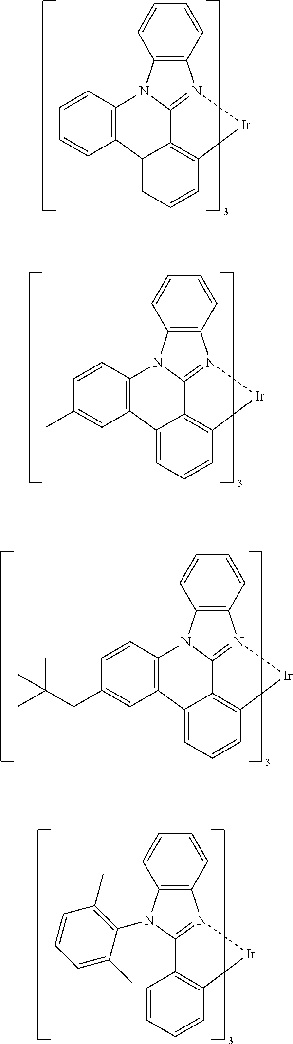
C12=C(N3C4=N1[Ir]C1=C4C(=CC=C1)C1=C3C=CC=C1)C=CC=C2.C12=C(N3C4=N1[Ir]C1=C4C(=CC=C1)C1=C3C=CC(C)=C1)C=CC=C2.C12=C(N3C4=N1[Ir]C1=C4C(=CC=C1)C1=C3C=CC(CC(C)(C)C)=C1)C=CC=C2.C12=C(N(C3=C(C)C=CC=C3C)C3=N1[Ir]C1=C3C=CC=C1)C=CC=C2
